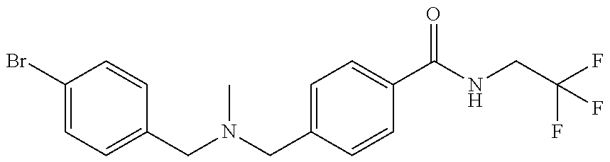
C1(Br)=CC=C(CN(C)CC2=CC=C(C(=O)NCC(F)(F)F)C=C2)C=C1
